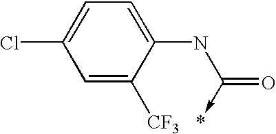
C1=C([CF3])C(NC(=O)->*)=CC=C1Cl
